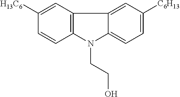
C1([H13C6])=CC2=C(C=C1)N(CCO)C1=CC=C([C6H13])C=C21
